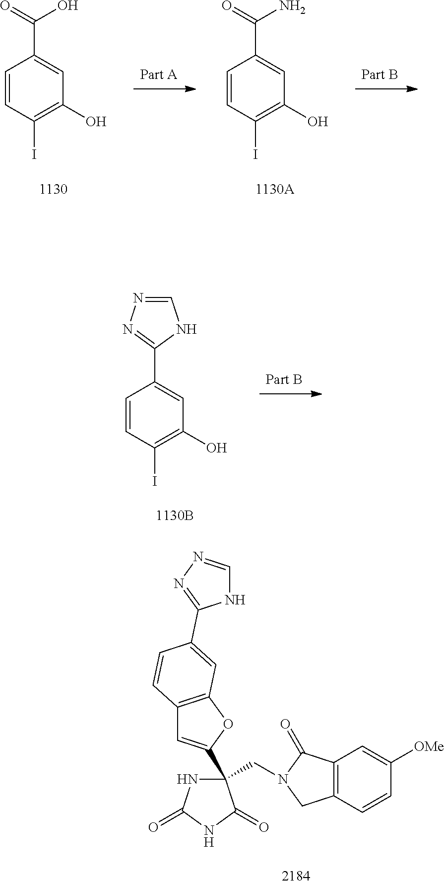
C1=CC(I)=C(O)C=C1C(=O)N.C1=CC(I)=C(O)C=C1C(=O)O.C1=CC(I)=C(O)C=C1C1=NN=CN1.N1C(=O)NC(=O)C1(C1=CC2=C(O1)C=C(C1=NN=CN1)C=C2)CN1CC2=C(C1=O)C=C([OMe])C=C2
